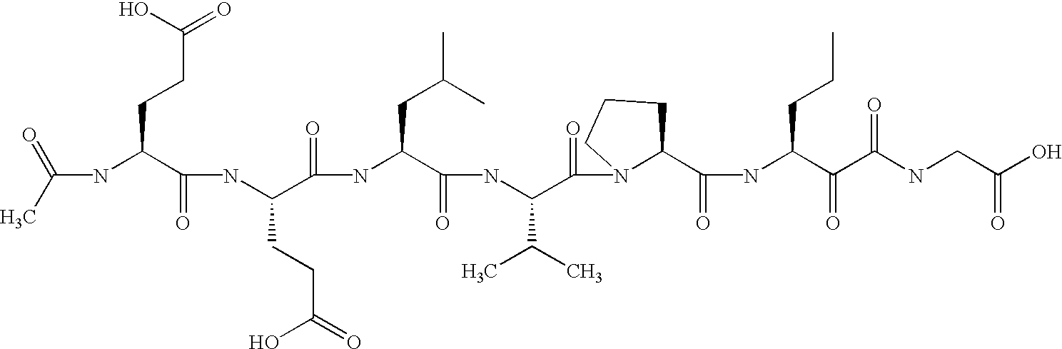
C(NC(C(NC(C(=O)NC(C(=O)NC(C(=O)N1C(C(=O)NC(C(=O)C(NCC(O)=O)=O)CCC)CCC1)C(C)C)CC(C)C)CCC(=O)O)=O)CCC(=O)O)(C)=O
